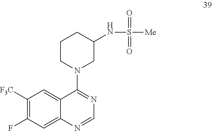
C1([F3C])=C(F)C=C2C(=C1)C(N1CC(NS([Me])(=O)=O)CCC1)=NC=N2
